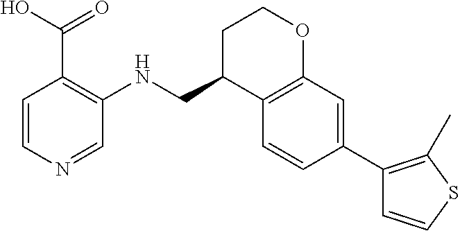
C1=CN=CC(NCC2C3=C(OCC2)C=C(C2=C(C)SC=C2)C=C3)=C1C(O)=O
